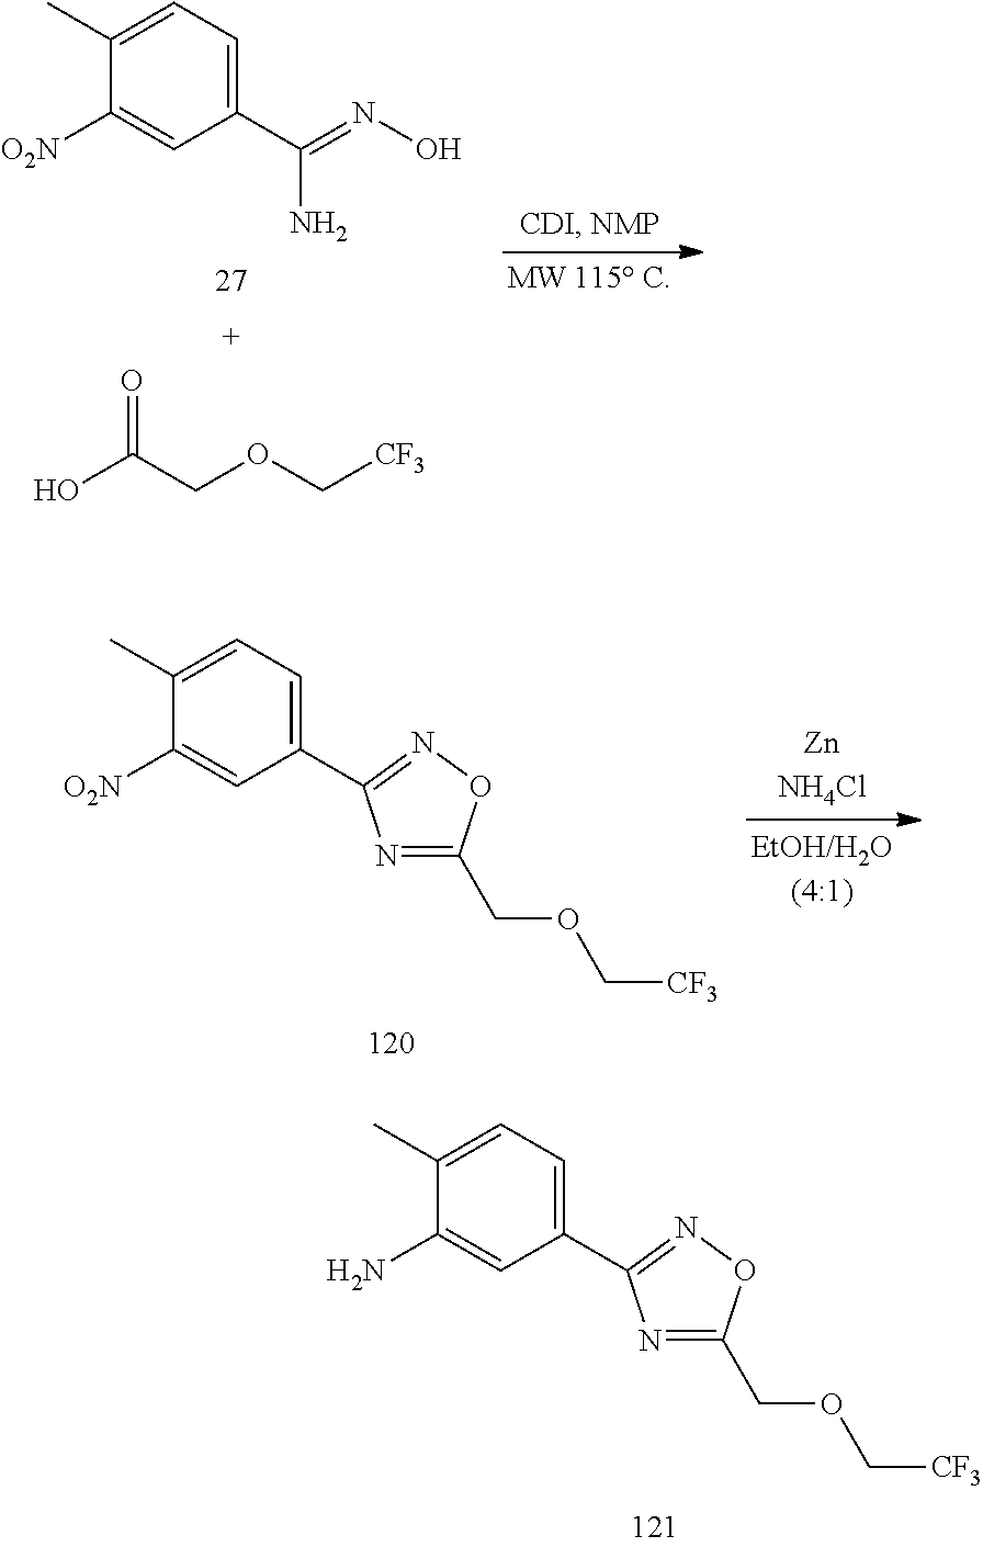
N1=C(COC[CF3])ON=C1C1=CC=C(C)C([O2N])=C1.N1=C(COC[CF3])ON=C1C1=CC=C(C)C(N)=C1.OC(COC[CF3])=O.C1(C(=NO)N)=CC=C(C)C([O2N])=C1
